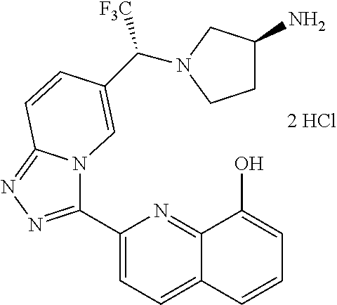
C1(C2=NN=C3N2C=C(C([F3C])N2CCC(N)C2)C=C3)=CC=C2C(=N1)C(O)=CC=C2
